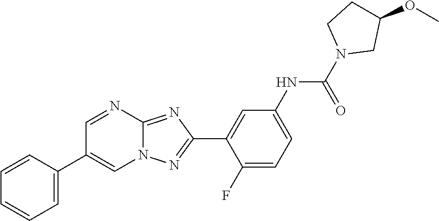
C1=C(C2=CN3C(=NC(C4=CC(NC(N5CC(OC)CC5)=O)=CC=C4F)=N3)N=C2)C=CC=C1
